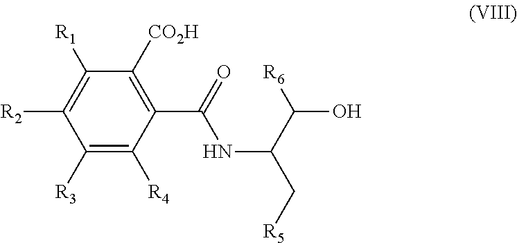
C1([R3])=C([R4])C(C(=O)NC(C[R5])C([R6])O)=C([CO2H])C([R1])=C1[R2]
